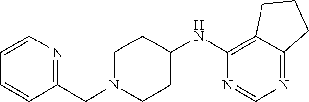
C1=CC(CN2CCC(NC3=C4C(=NC=N3)CCC4)CC2)=NC=C1
